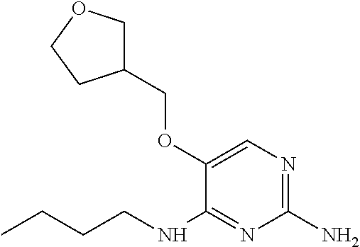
C1=C(OCC2COCC2)C(NCCCC)=NC(N)=N1
